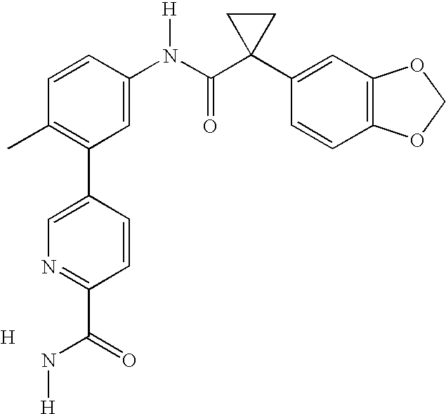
C1=CC(N(C(C2(C3=CC4=C(C=C3)OCO4)CC2)=O)[H])=CC(C2=CN=C(C(N[H])=O)C=C2)=C1C.[H]
